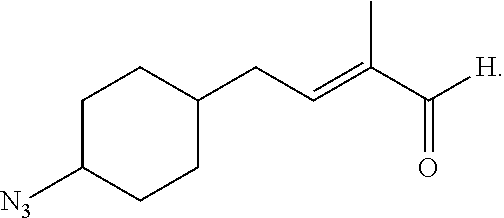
C1C([N3])CCC(CC=C(C([H])=O)C)C1
